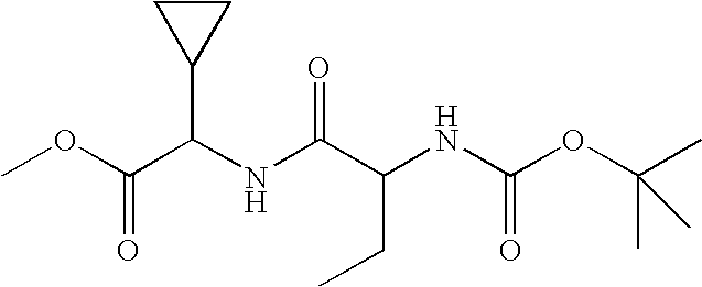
COC(C(NC(C(NC(OC(C)(C)C)=O)CC)=O)C1CC1)=O
